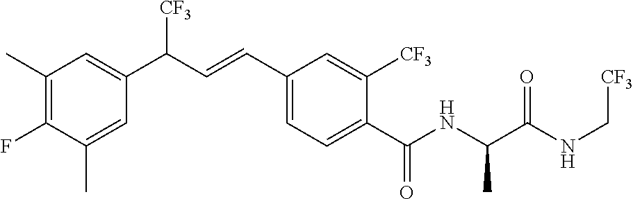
C1(C)=C(F)C(C)=CC(C(C=CC2=CC=C(C(NC(C(NC[CF3])=O)C)=O)C([CF3])=C2)[CF3])=C1
